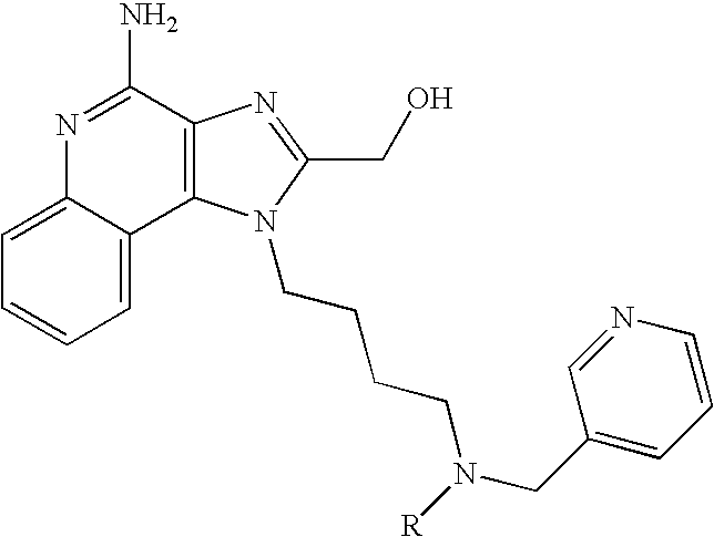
C1=C2C(=CC=C1)C1=C(C(N)=N2)N=C(CO)N1CCCCN(CC1=CC=CN=C1)[R]
